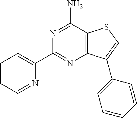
C1(C2=NC3=C(C(N)=N2)SC=C3C2=CC=CC=C2)=CC=CC=N1
